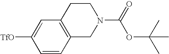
[TfO]C1=CC2=C(C=C1)CN(C(=O)OC(C)(C)C)CC2
